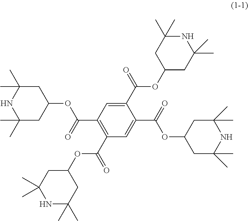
C1(C(=O)OC2CC(C)(C)NC(C)(C)C2)=CC(C(=O)OC2CC(C)(C)NC(C)(C)C2)=C(C(=O)OC2CC(C)(C)NC(C)(C)C2)C=C1C(=O)OC1CC(C)(C)NC(C)(C)C1
